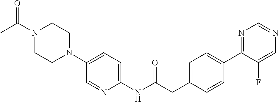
N1(C(C)=O)CCN(C2=CC=C(NC(CC3=CC=C(C4=NC=NC=C4F)C=C3)=O)N=C2)CC1
